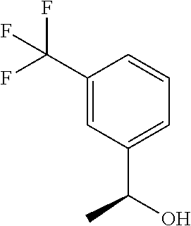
C(C1=CC(C(O)C)=CC=C1)(F)(F)F
